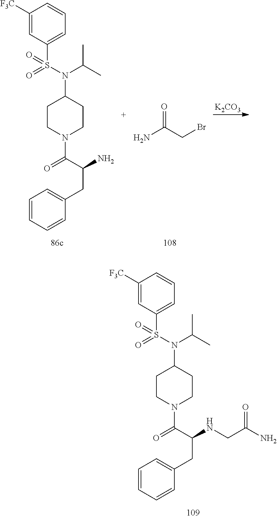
C1([F3C])=CC(S(N(C(C)C)C2CCN(C(C(CC3=CC=CC=C3)N)=O)CC2)(=O)=O)=CC=C1.NC(=O)CBr.[K2CO3].C1([F3C])=CC(S(N(C(C)C)C2CCN(C(C(CC3=CC=CC=C3)NCC(N)=O)=O)CC2)(=O)=O)=CC=C1
